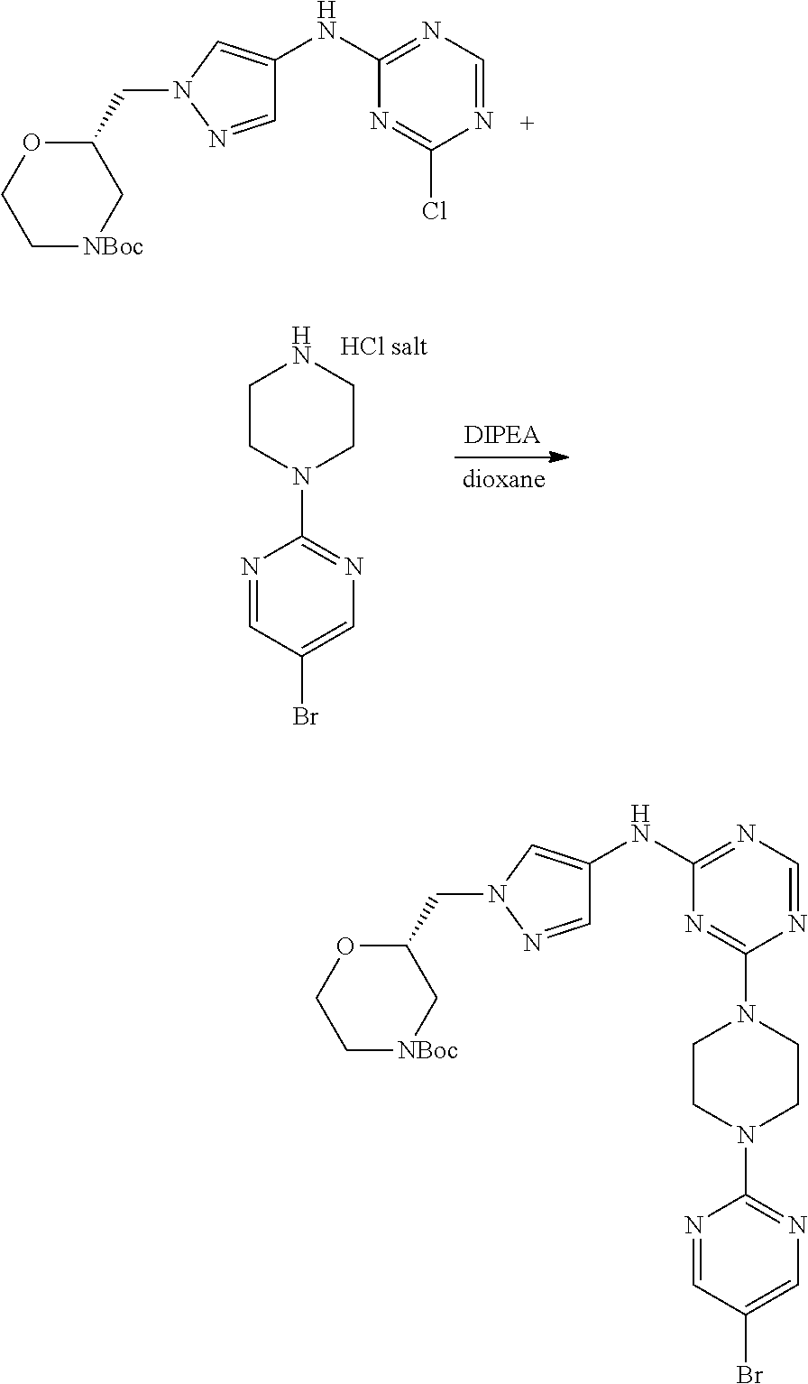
C1[NBoc]CC(CN2N=CC(NC3=NC=NC(N4CCN(C5=NC=C(Br)C=N5)CC4)=N3)=C2)OC1.C1[NBoc]CC(CN2N=CC(NC3=NC=NC(Cl)=N3)=C2)OC1.C1CN(C2=NC=C(Br)C=N2)CCN1
